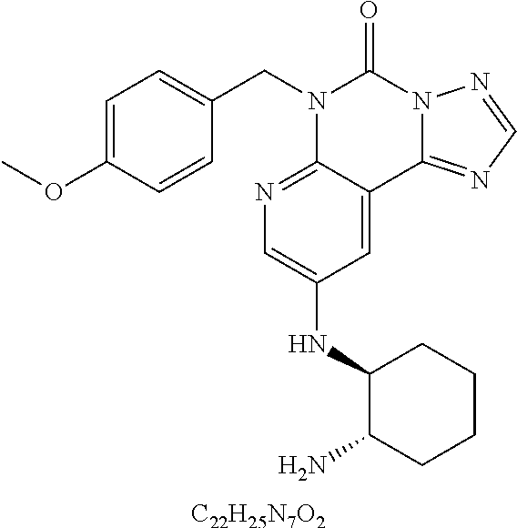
C1=C(OC)C=CC(CN2C3=NC=C(NC4C(N)CCCC4)C=C3C3=NC=NN3C2=O)=C1.[C22H25N7O2]
